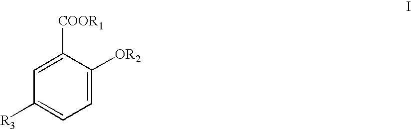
C1=C([OR2])C([COOR1])=CC([R3])=C1
